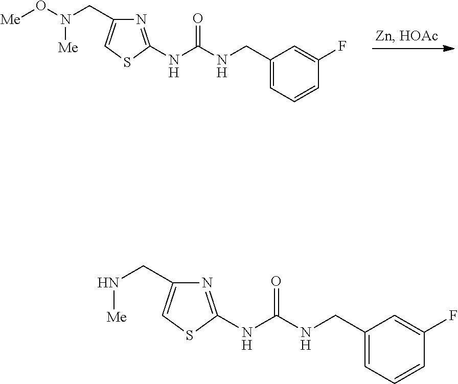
C1(CNC(NC2=NC(CN(O[Me])[Me])=CS2)=O)=CC=CC(F)=C1.C1(CNC(NC2=NC(CN[Me])=CS2)=O)=CC=CC(F)=C1
